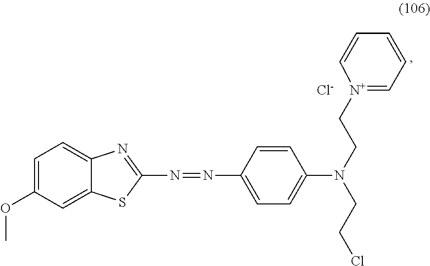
C12=CC=C(OC)C=C1SC(N=NC1=CC=C(N(CC[N+]3=CC=CC=C3)CCCl)C=C1)=N2.[Cl-]
